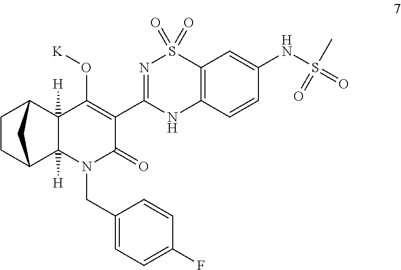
C12=C(C=CC(NS(=O)(C)=O)=C1)NC(C1=C(O[K])C3([H])C4CCC(C3([H])N(CC3=CC=C(F)C=C3)C1=O)C4)=NS2(=O)=O
